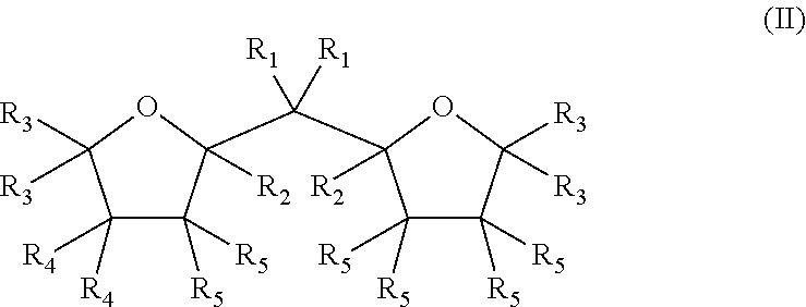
C1([R4])([R4])C([R5])([R5])C([R2])(C([R1])([R1])C2([R2])C([R5])([R5])C([R5])([R5])C([R3])([R3])O2)OC1([R3])[R3]
